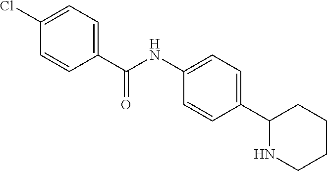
C1(Cl)=CC=C(C(NC2=CC=C(C3NCCCC3)C=C2)=O)C=C1
